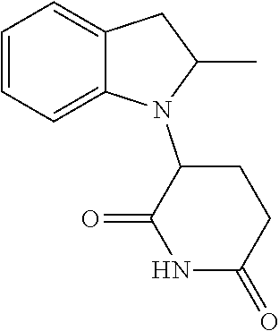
C1CC(=O)NC(=O)C1N1C2=CC=CC=C2CC1C
